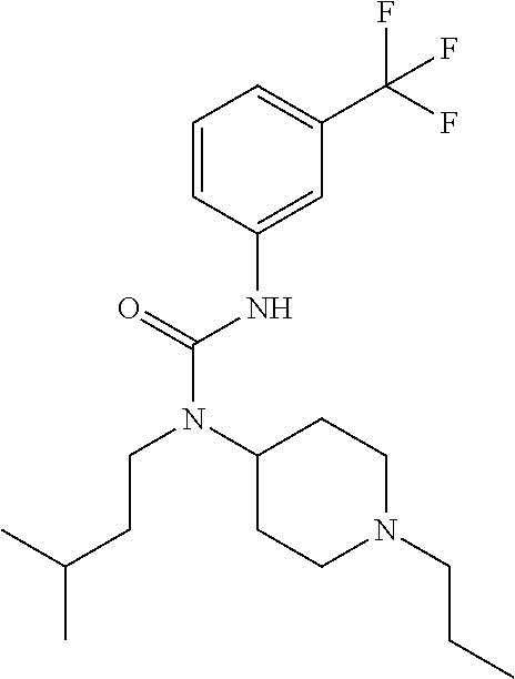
C1=CC(NC(N(C2CCN(CCC)CC2)CCC(C)C)=O)=CC(C(F)(F)F)=C1
